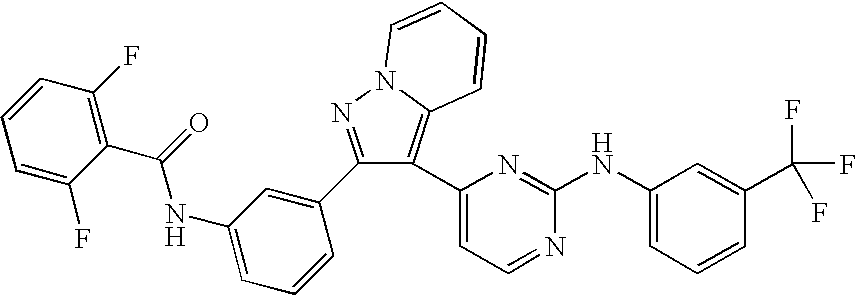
C12=C(C3=CC=NC(NC4=CC=CC(C(F)(F)F)=C4)=N3)C(C3=CC(NC(C4=C(F)C=CC=C4F)=O)=CC=C3)=NN1C=CC=C2
